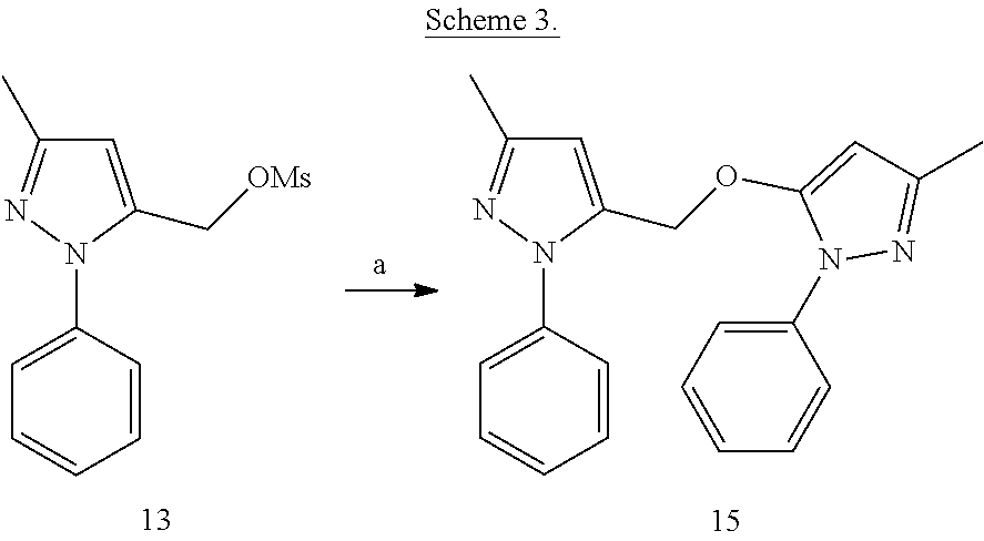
C1=CC=C(N2N=C(C)C=C2OCC2=CC(C)=NN2C2=CC=CC=C2)C=C1.C1=C(N2C(C[OMs])=CC(C)=N2)C=CC=C1
